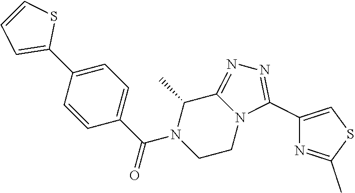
C1=C(C2=CC=CS2)C=CC(C(N2CCN3C(=NN=C3C3=CSC(C)=N3)C2C)=O)=C1
